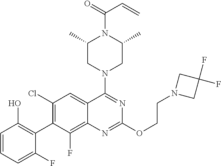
C1=CC=C(F)C(C2=C(Cl)C=C3C(=C2F)N=C(OCCN2CC(F)(F)C2)N=C3N2CC(C)N(C(=O)C=C)C(C)C2)=C1O
